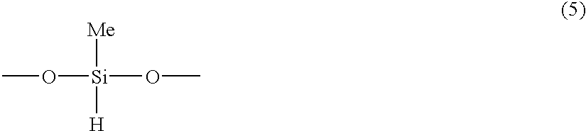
O([Si](OC)([H])[Me])C
